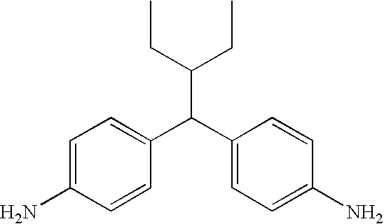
C(C(C1=CC=C(N)C=C1)C1=CC=C(N)C=C1)(CC)CC
